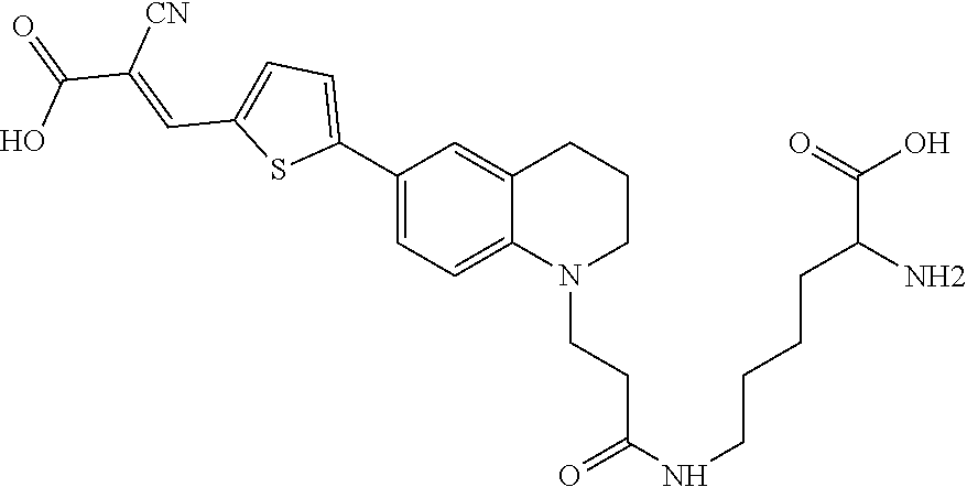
C12=CC=C(C3=CC=C(C=C([CN])C(=O)O)S3)C=C1CCCN2CCC(NCCCCC(C(=O)O)N)=O
